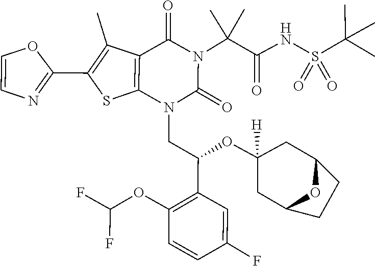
O(C(F)F)C1=C(C(OC2([H])CC3CCC(C2)O3)CN2C(=O)N(C(C(=O)NS(C(C)(C)C)(=O)=O)(C)C)C(=O)C3=C2SC(C2=NC=CO2)=C3C)C=C(F)C=C1
